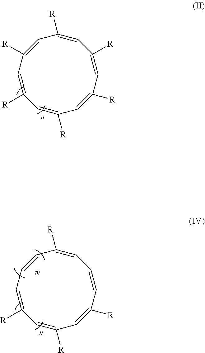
C1=C([R])C=C([R])C=C([R])C=C([R])C=C([R])C=C1[R].C1=C([R])C=C([R])C=CC=C([R])C=CC=C1[R]
